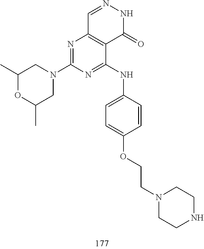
C1=NNC(=O)C2=C1N=C(N1CC(C)OC(C)C1)N=C2NC1=CC=C(OCCN2CCNCC2)C=C1
